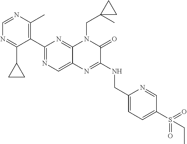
C1(C2=NC=C3C(=N2)N(CC2(C)CC2)C(=O)C(NCC2=CC=C(S(=O)(=O)CC)C=N2)=N3)=C(C)N=CN=C1C1CC1
